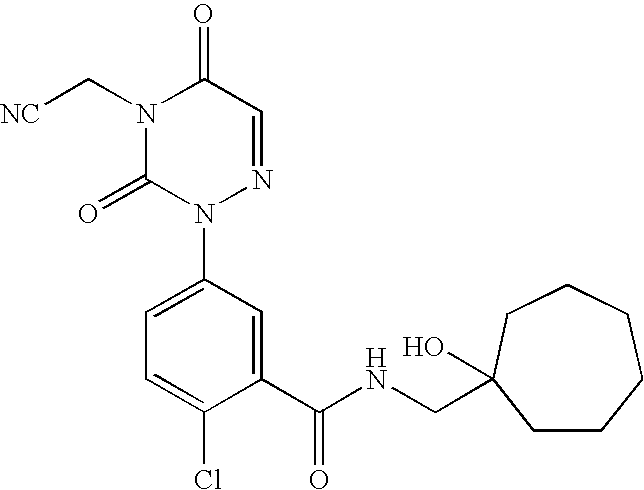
C1(C(NCC2(O)CCCCCC2)=O)=CC(N2N=CC(=O)N(C[NC])C2=O)=CC=C1Cl
